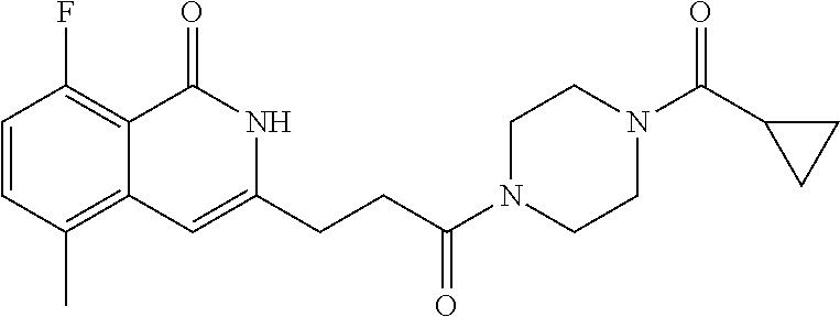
C1CN(C(CCC2=CC3=C(C)C=CC(F)=C3C(=O)N2)=O)CCN1C(C1CC1)=O
